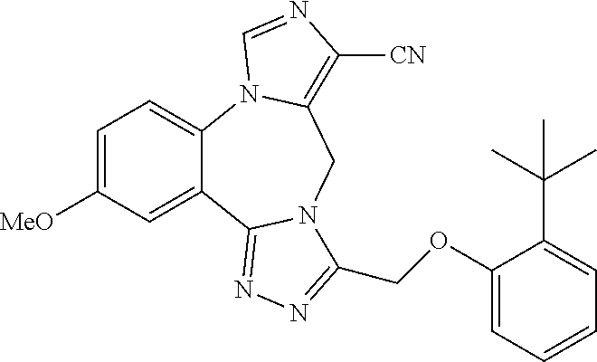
C1=C([MeO])C=C2C(=C1)N1C(=C([CN])N=C1)CN1C2=NN=C1COC1=CC=CC=C1C(C)(C)C
